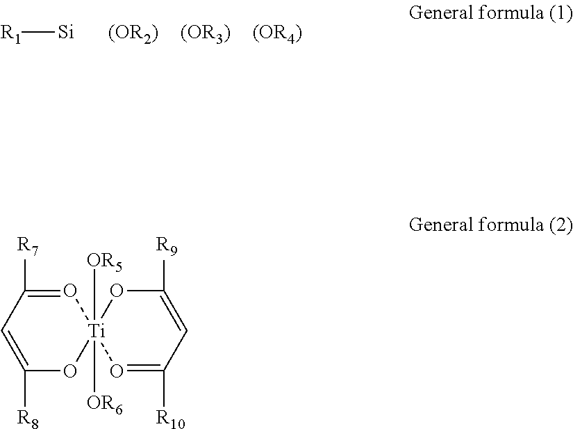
[R1][Si].[(OR3)].[(OR4)].[(OR2)].C1([R7])=O[Ti]2([OR6])([OR5])(OC([R8])=C1)O=C([R10])C=C([R9])O2
